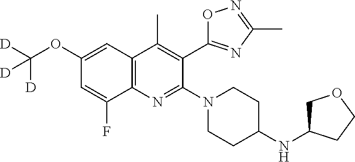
C12=C(C=C(OC([D])([D])[D])C=C1F)C(C)=C(C1=NC(C)=NO1)C(N1CCC(NC3COCC3)CC1)=N2
